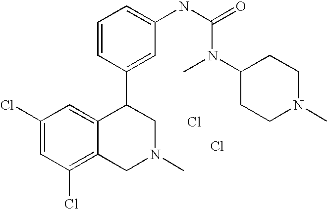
C1(Cl)=CC(Cl)=C2C(=C1)C(C1=CC(NC(=O)N(C3CCN(C)CC3)C)=CC=C1)CN(C)C2.Cl.Cl
